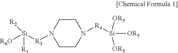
N1([R4][Si]([OR5])([OR5])[OR5])CCN([R3][Si]([R2])([R6O])[R1])CC1
